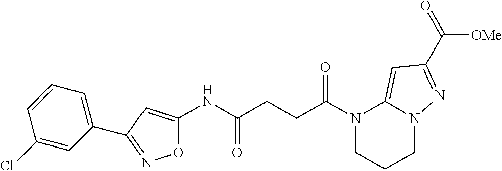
N(C(CCC(N1CCCN2C1=CC(C(=O)[OMe])=N2)=O)=O)C1=CC(C2=CC=CC(Cl)=C2)=NO1
